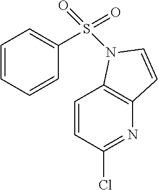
C12=C(N(S(C3=CC=CC=C3)(=O)=O)C=C1)C=CC(Cl)=N2
